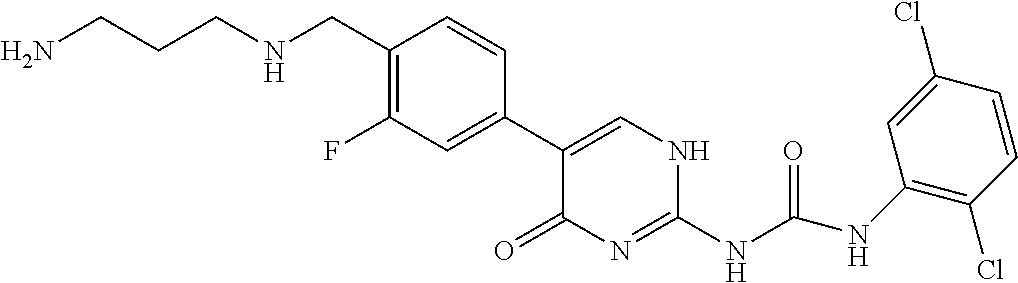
NCCCNCC1=C(F)C=C(C2=CNC(NC(NC3=C(Cl)C=CC(Cl)=C3)=O)=NC2=O)C=C1
